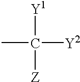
C([Y2])(C)([Y1])[Z]
